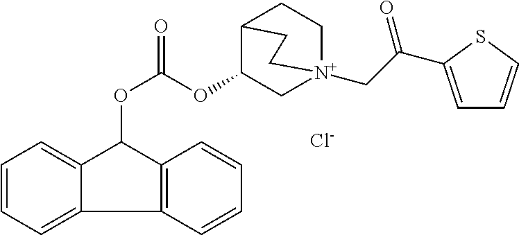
C(OC1C[N+]2(CC(=O)C3=CC=CS3)CCC1CC2)(OC1C2=CC=CC=C2C2=C1C=CC=C2)=O.[Cl-]
